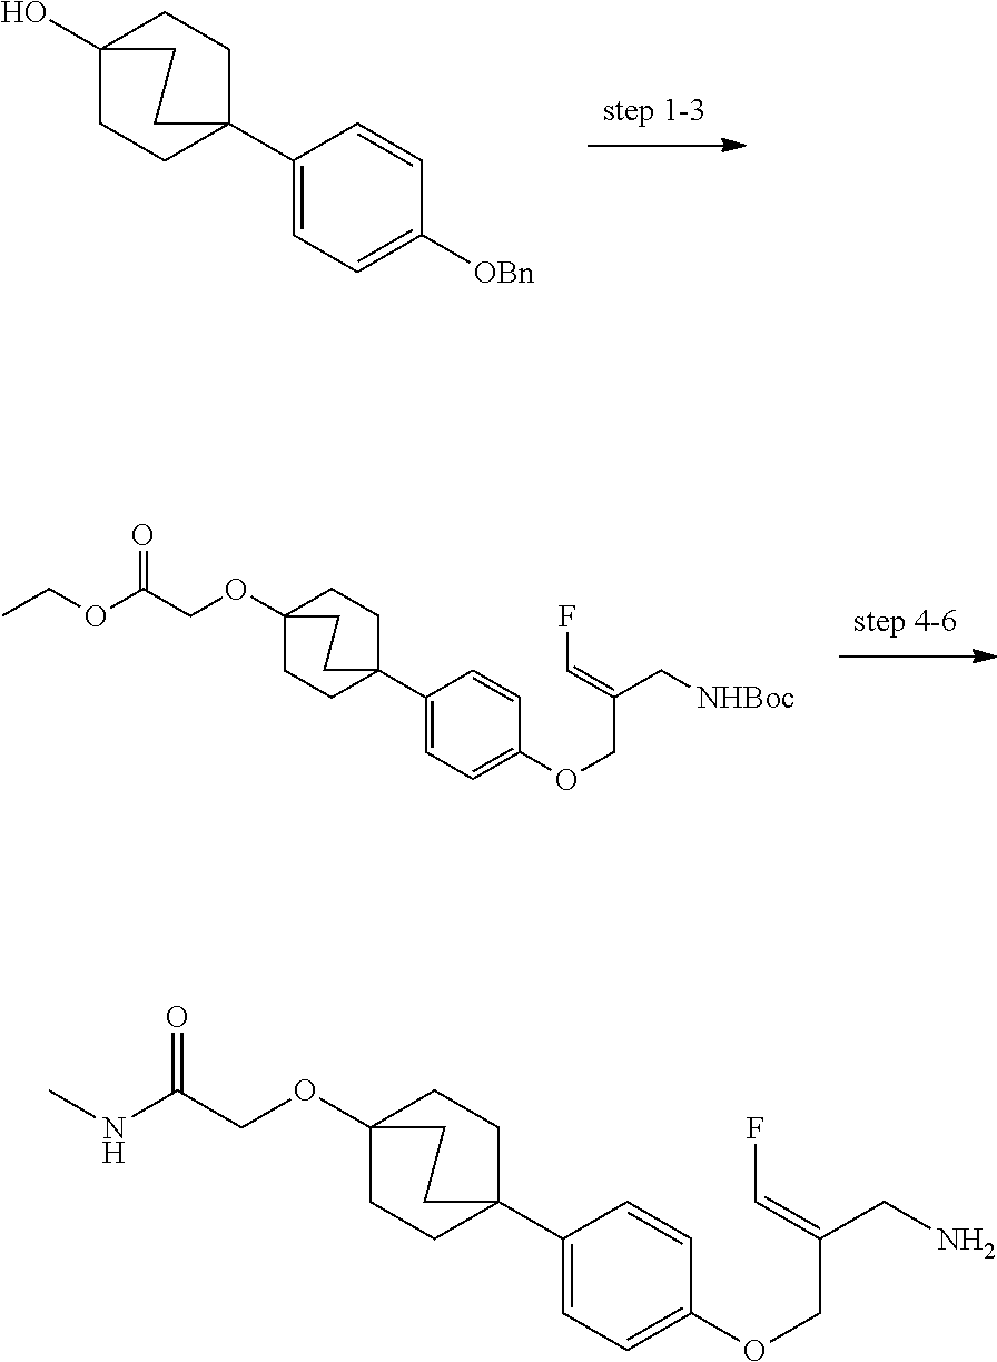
C1=C(C23CCC(O)(CC2)CC3)C=CC([OBn])=C1.C1=C(C23CCC(OCC(OCC)=O)(CC2)CC3)C=CC(OCC(=CF)C[NHBoc])=C1.C1=C(C23CCC(OCC(NC)=O)(CC2)CC3)C=CC(OCC(=CF)CN)=C1
